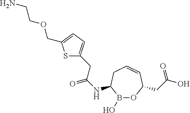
N(C1B(O)OC(CC(O)=O)C=CC1)C(=O)CC1=CC=C(COCCN)S1
